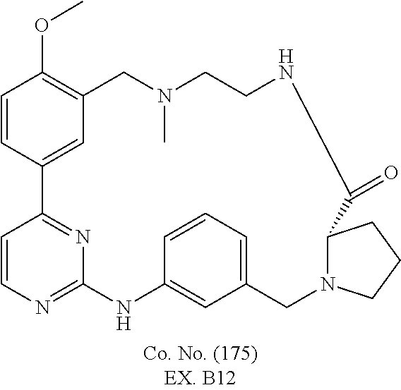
C1=CC2=NC(=N1)NC1=CC(=CC=C1)CN1C(CCC1)C(=O)NCCN(C)CC1=C(OC)C=CC2=C1
